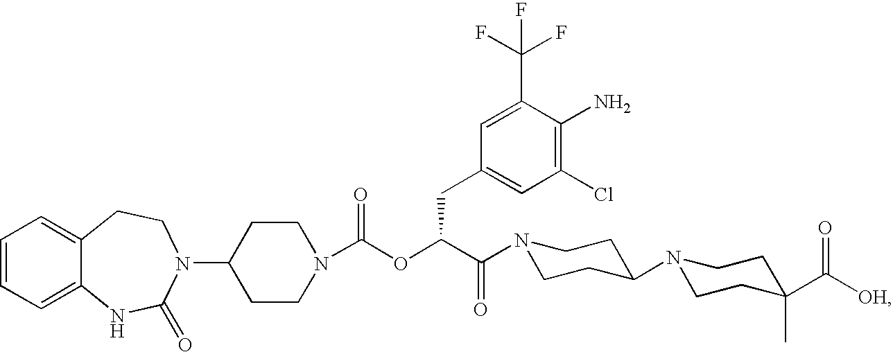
C1=CC=C2C(=C1)CCN(C1CCN(C(OC(C(=O)N3CCC(N4CCC(C([OH])=O)(C)CC4)CC3)CC3=CC(Cl)=C(N)C(C(F)(F)F)=C3)=O)CC1)C(=O)N2
